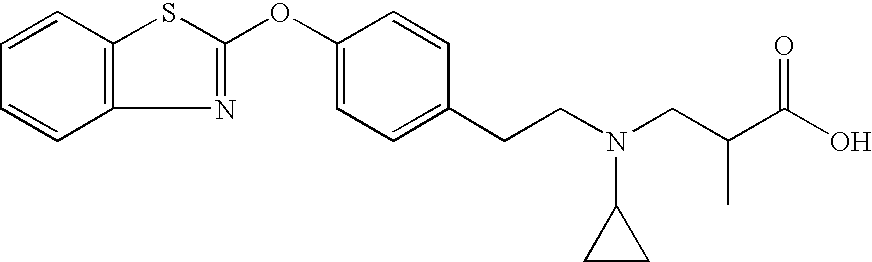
C12=C(C=CC=C1)SC(OC1=CC=C(CCN(CC(C(O)=O)C)C3CC3)C=C1)=N2
